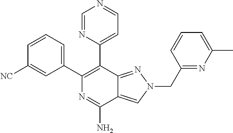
C1(C2=CC=CC([NC])=C2)=C(C2=CC=NC=N2)C2=NN(CC3=NC(C)=CC=C3)C=C2C(N)=N1
